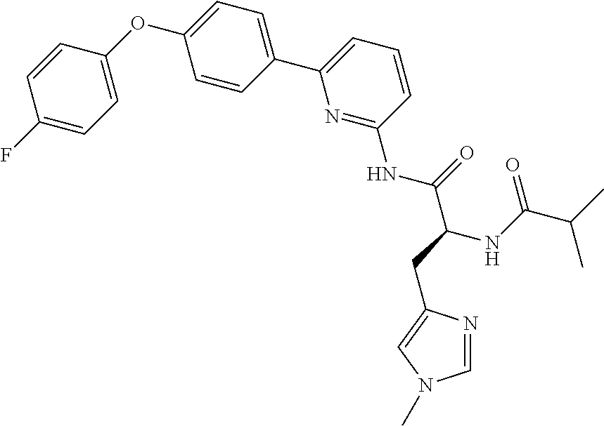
C1=CC(OC2=CC=C(C3=CC=CC(NC(C(CC4=CN(C)C=N4)NC(C(C)C)=O)=O)=N3)C=C2)=CC=C1F
